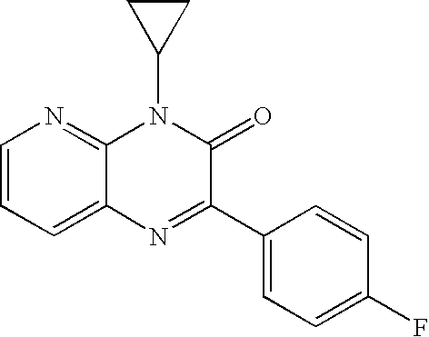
C1=CC=C2C(=N1)N(C1CC1)C(=O)C(C1=CC=C(F)C=C1)=N2
